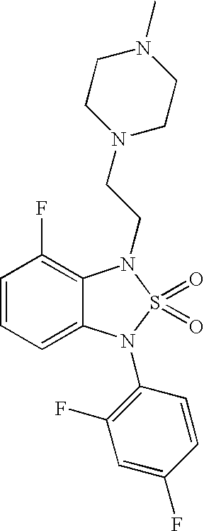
C1=CC=C2C(=C1F)N(CCN1CCN(C)CC1)S(=O)(=O)N2C1=C(F)C=C(F)C=C1
